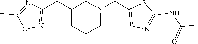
C1C(CC2=NOC(C)=N2)CCCN1CC1=CN=C(NC(C)=O)S1
